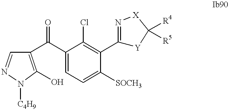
C1=NN([C4H9])C(O)=C1C(C1=CC=C([SOCH3])C(C2=N[X]C([R4])([R5])[Y]2)=C1Cl)=O
